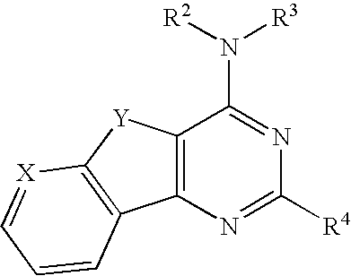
C12=C(N=C([R4])N=C1N([R2])[R3])C1=C([Y]2)[X]=CC=C1
